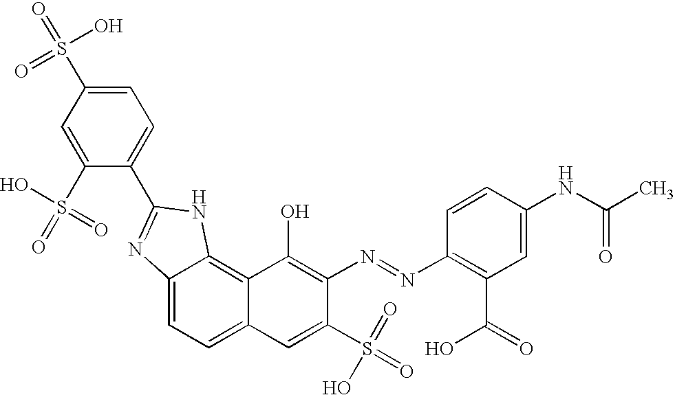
C12=CC=C3C(=C1NC(C1=CC=C(S(=O)(O)=O)C=C1S(=O)(O)=O)=N2)C(O)=C(N=NC1=C(C(=O)O)C=C(NC(=O)C)C=C1)C(S(=O)(=O)O)=C3
